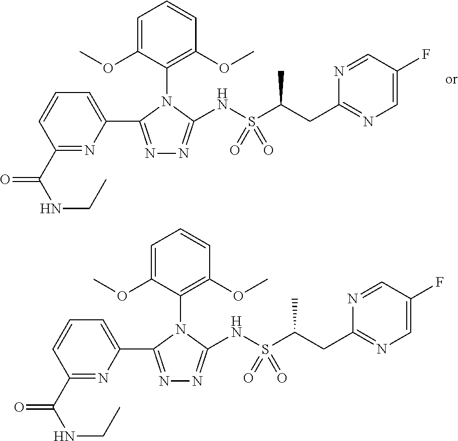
C1=C(OC)C(N2C(C3=CC=CC(C(NCC)=O)=N3)=NN=C2NS(C(CC2=NC=C(F)C=N2)C)(=O)=O)=C(OC)C=C1.C1=C(OC)C(N2C(C3=CC=CC(C(NCC)=O)=N3)=NN=C2NS(C(CC2=NC=C(F)C=N2)C)(=O)=O)=C(OC)C=C1
